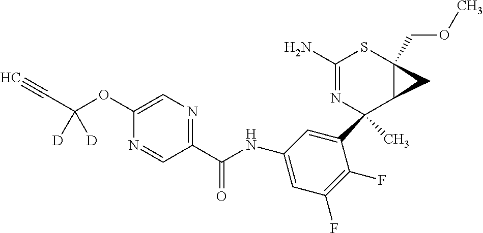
C1(C2(C)N=C(N)SC3(COC)C2C3)=CC(NC(C2=NC=C(OC(C#C)([D])[D])N=C2)=O)=CC(F)=C1F
